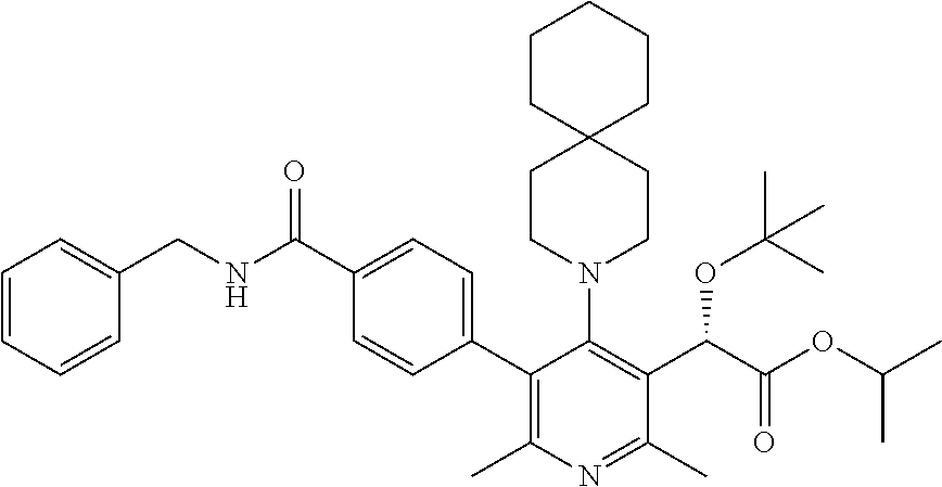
C1=CC=CC(CNC(C2=CC=C(C3=C(C)N=C(C)C(C(C(OC(C)C)=O)OC(C)(C)C)=C3N3CCC4(CC3)CCCCC4)C=C2)=O)=C1
